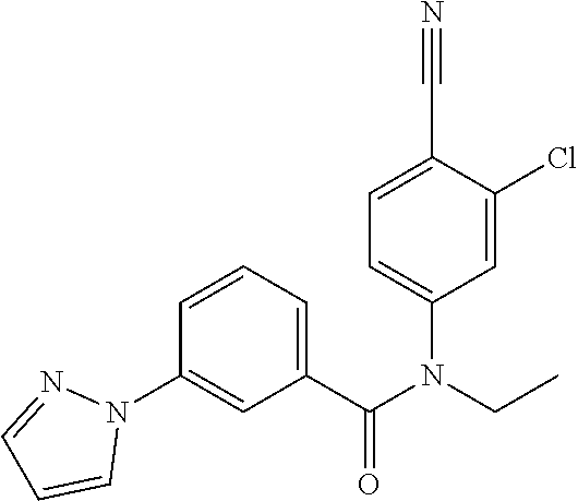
C1=C(Cl)C(C#N)=CC=C1N(CC)C(C1=CC=CC(N2N=CC=C2)=C1)=O
